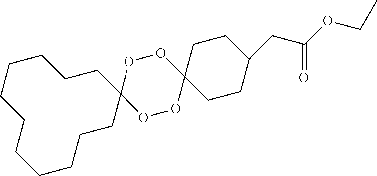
C1CCCCCCCCC2(CC1)OOC1(OO2)CCC(CC(OCC)=O)CC1
